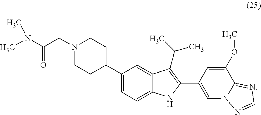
N1(CC(N(C)C)=O)CCC(C2=CC=C3C(=C2)C(C(C)C)=C(C2=CN4C(=NC=N4)C(OC)=C2)N3)CC1
